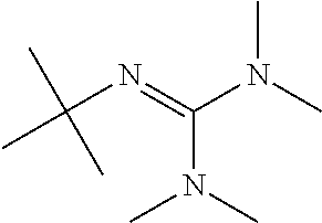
CN(C)C(=NC(C)(C)C)N(C)C
